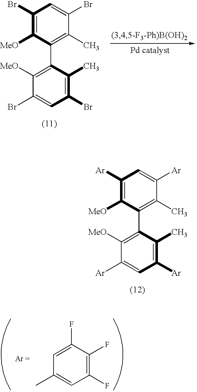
C1([Ar])=C([MeO])C(C2=C([MeO])C([Ar])=CC([Ar])=C2C)=C(C)C([Ar])=C1.C1(C)=CC(F)=C(F)C(F)=C1.C1(Br)=C([MeO])C(C2=C([MeO])C(Br)=CC(Br)=C2C)=C(C)C(Br)=C1
